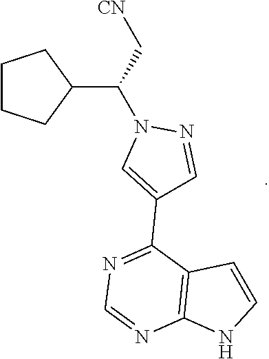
C1CCC(C(C[CN])N2C=C(C3=NC=NC4=C3C=CN4)C=N2)C1
